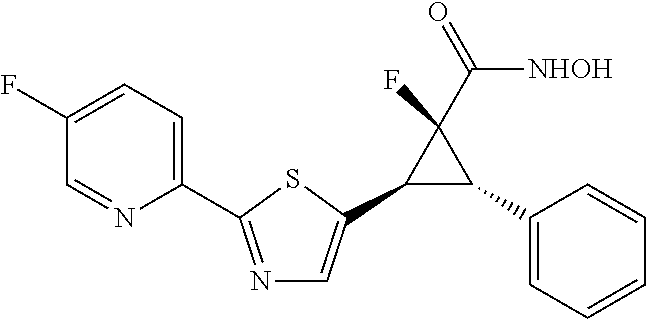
C1(C2C(C3=CN=C(C4=CC=C(F)C=N4)S3)C2(C(=O)[NHOH])F)=CC=CC=C1
